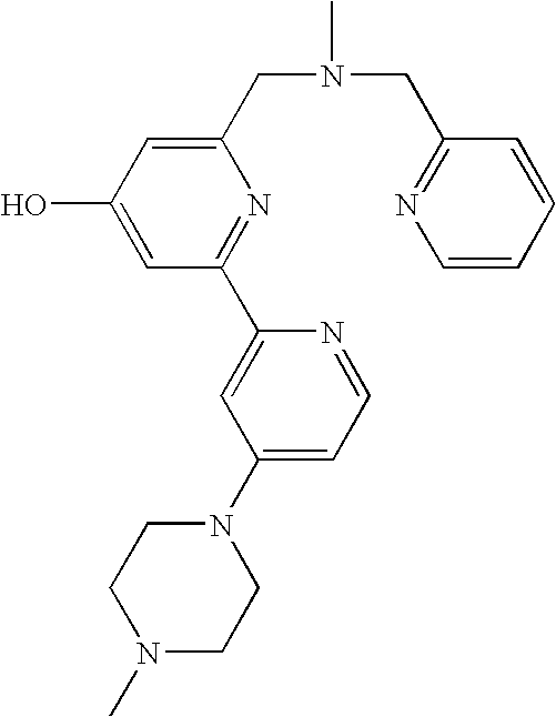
C1(CN(C)CC2=NC=CC=C2)=CC(O)=CC(C2=CC(N3CCN(C)CC3)=CC=N2)=N1
